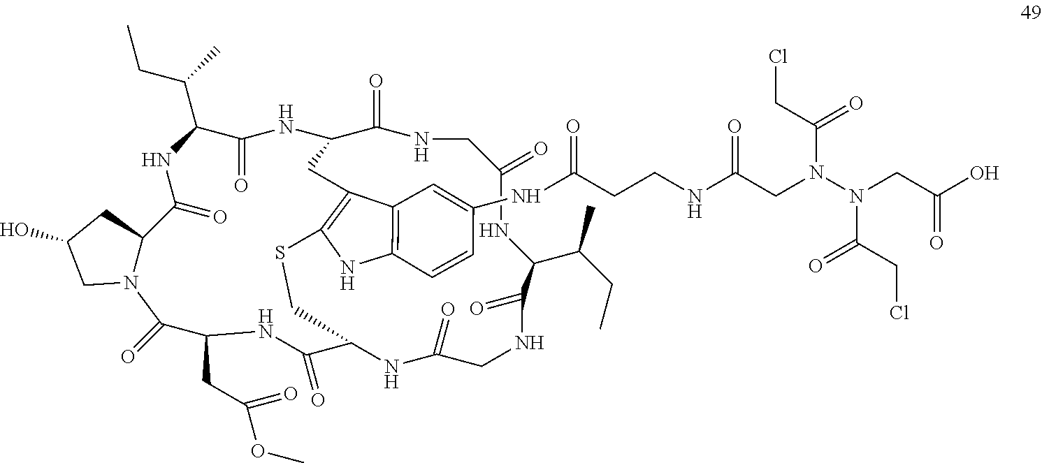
C12N(CC(O)C1)C(=O)C(CC(OC)=O)NC(=O)C1NC(=O)CNC(=O)C(C(CC)C)NC(=O)CNC(=O)C(NC(=O)C(C(C)CC)NC2=O)CC2=C(NC3=C2C=C(NC(CCNC(CN(N(CC(O)=O)C(=O)CCl)C(=O)CCl)=O)=O)C=C3)SC1
